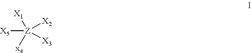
[X5][Z]([X2])([X3])([X1])[x4]
